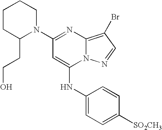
C1(CCO)N(C2=NC3=C(Br)C=NN3C(NC3=CC=C([SO2CH3])C=C3)=C2)CCCC1
